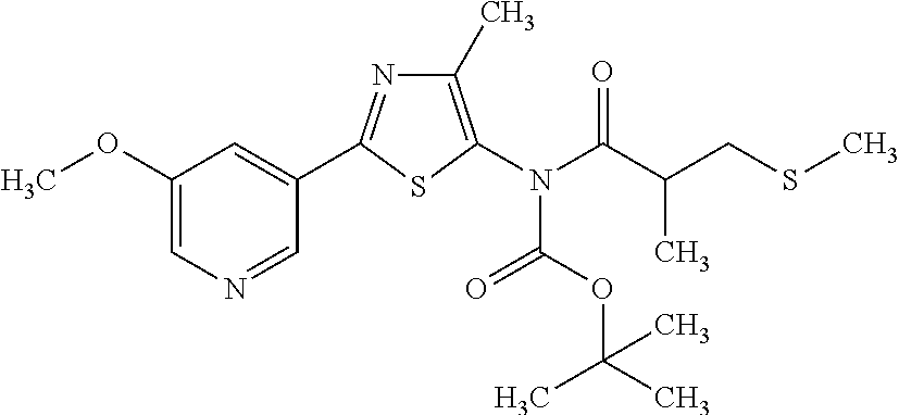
C1(C)=C(N(C(=O)C(CSC)C)C(=O)OC(C)(C)C)SC(C2=CC(OC)=CN=C2)=N1
